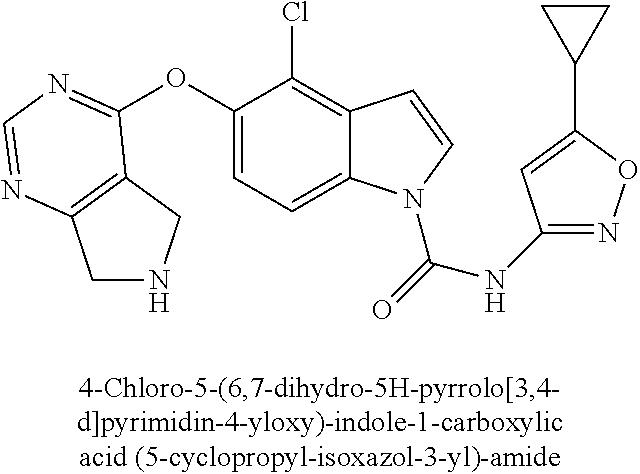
C1NCC2=C1N=CN=C2OC1=CC=C2C(=C1Cl)C=CN2C(=O)NC1=NOC(C2CC2)=C1
